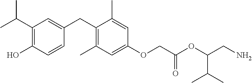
C1(C(C)C)=C(O)C=CC(CC2=C(C)C=C(OCC(OC(CN)C(C)C)=O)C=C2C)=C1
